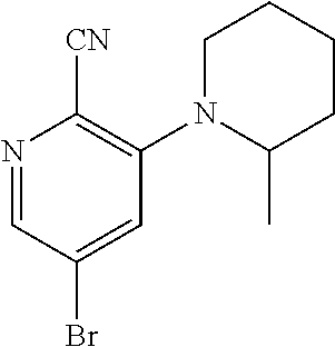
N1=CC(Br)=CC(N2C(C)CCCC2)=C1[CN]
